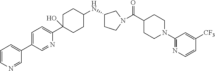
C1=C(C2=CC=CN=C2)C=NC(C2(O)CCC(NC3CCN(C(C4CCN(C5=NC=CC([CF3])=C5)CC4)=O)C3)CC2)=C1
